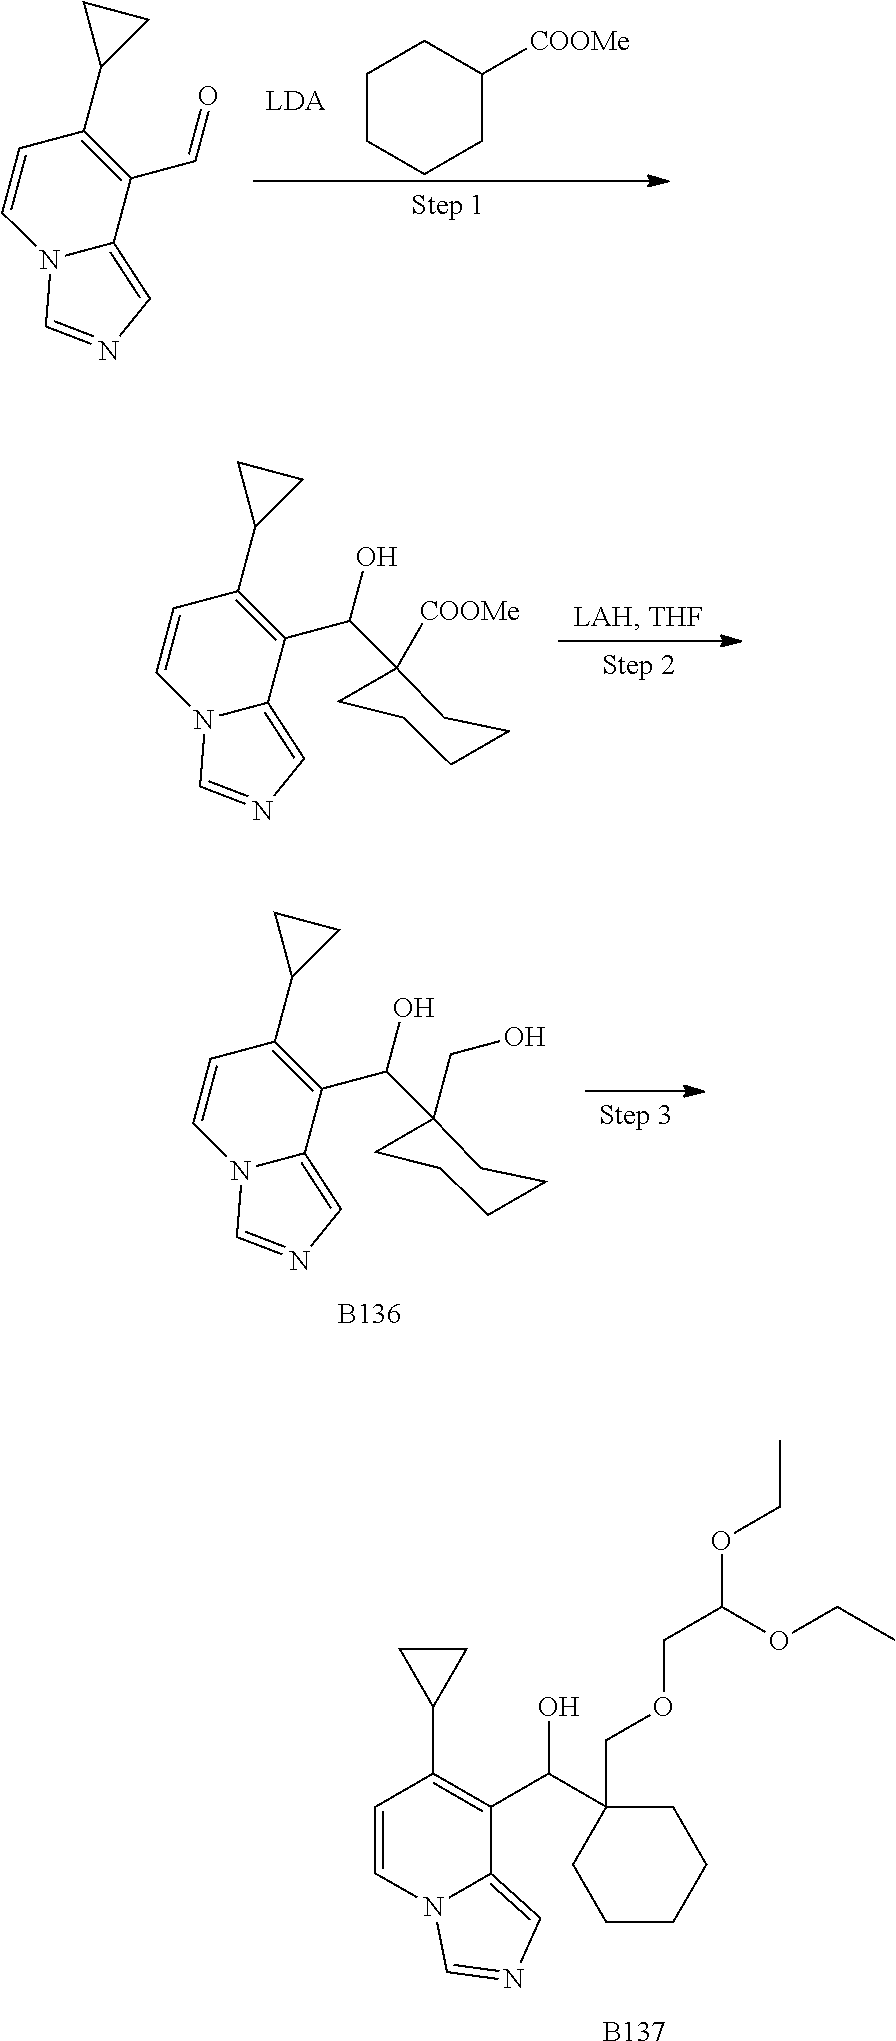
N12C(=CN=C1)C(C(O)C1(COCC(OCC)OCC)CCCCC1)=C(C1CC1)C=C2.[B137].N12C(=CN=C1)C(C(O)C1([COOMe])CCCCC1)=C(C1CC1)C=C2.N12C(=CN=C1)C(C(O)C1(CO)CCCCC1)=C(C1CC1)C=C2.[B136].C1C([COOMe])CCCC1.N12C(=CN=C1)C(C=O)=C(C1CC1)C=C2
